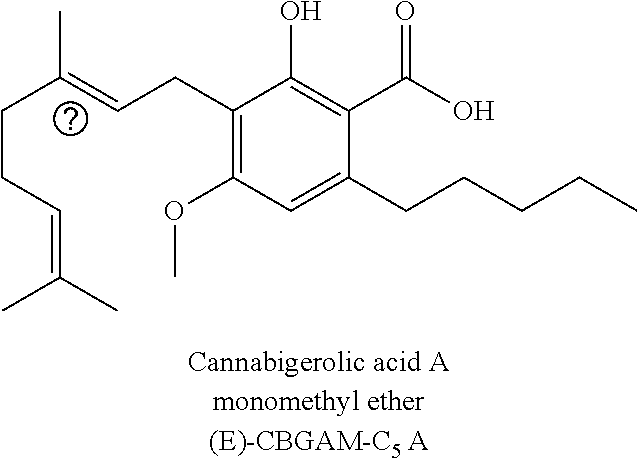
C(C1=C(OC)C=C(CCCCC)C(C(O)=O)=C1O)C=C(CCC=C(C)C)C
